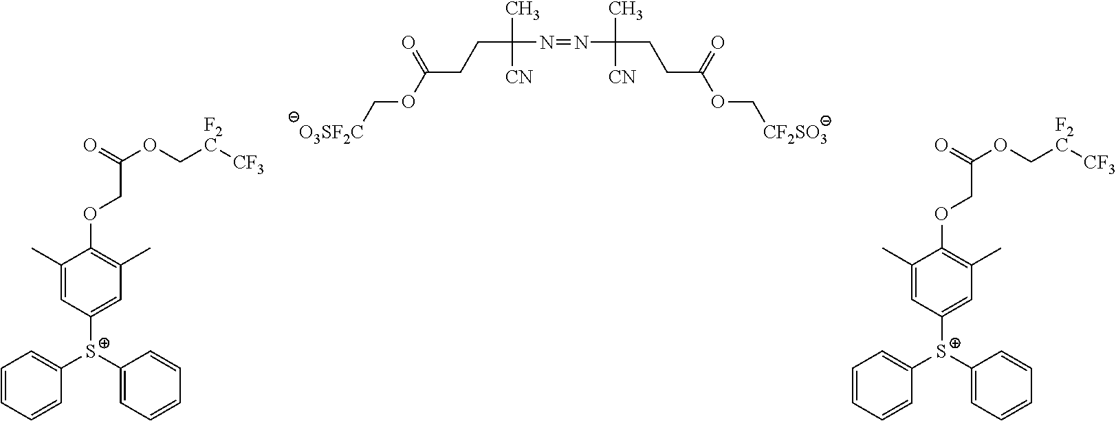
[S+](C1=CC(C)=C(OCC(OC[F2C][CF3])=O)C(C)=C1)(C1=CC=CC=C1)C1=CC=CC=C1.[O3SF2C]COC(CCC(C)([CN])N=NC(C)([CN])CCC(OC[CF2SO3])=O)=O.[S+](C1=CC(C)=C(OCC(OC[F2C][CF3])=O)C(C)=C1)(C1=CC=CC=C1)C1=CC=CC=C1
